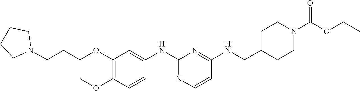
C1(NCC2CCN(C(=O)OCC)CC2)=NC(NC2=CC(OCCCN3CCCC3)=C(OC)C=C2)=NC=C1
